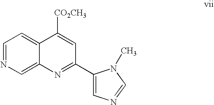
C1=NC=C2C(=C1)C([CO2CH3])=CC(C1=CN=CN1C)=N2
